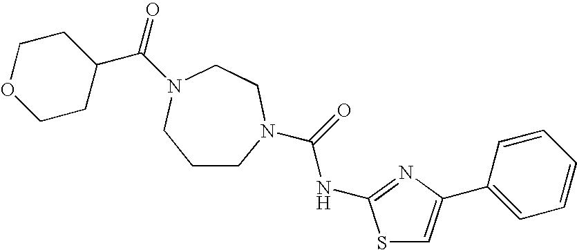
C1CN(C(=O)NC2=NC(C3=CC=CC=C3)=CS2)CCN(C(=O)C2CCOCC2)C1
